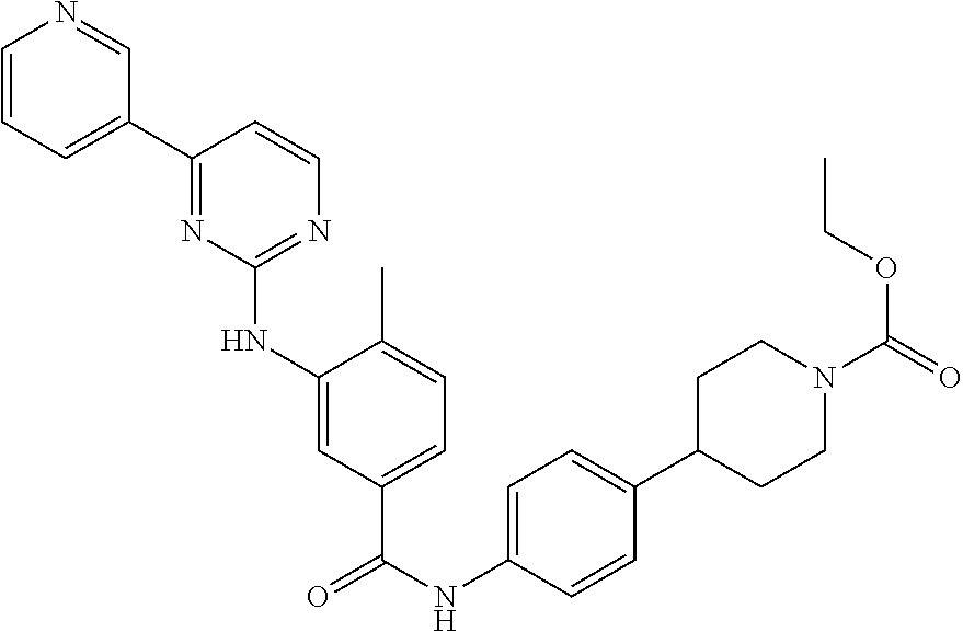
C1=CC=C(C2=NC(NC3=CC(C(NC4=CC=C(C5CCN(C(=O)OCC)CC5)C=C4)=O)=CC=C3C)=NC=C2)C=N1
